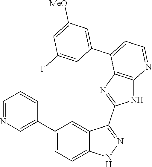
C1=NC=C(C2=CC=C3C(=C2)C(C2=NC4=C(N2)N=CC=C4C2=CC([MeO])=CC(F)=C2)=NN3)C=C1
